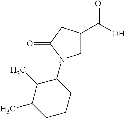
C1C(C(O)=O)CC(=O)N1C1C(C)C(C)CCC1
